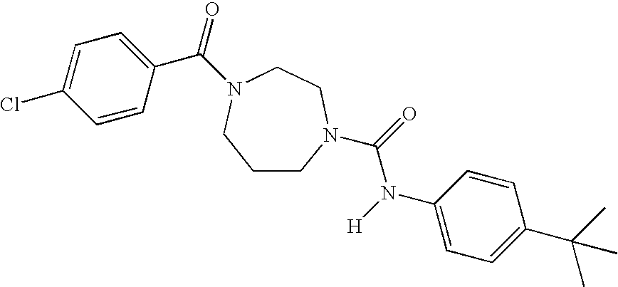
C1CN(C(=O)N([H])C2=CC=C(C(C)(C)C)C=C2)CCN(C(=O)C2=CC=C(Cl)C=C2)C1
